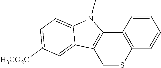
C12=C(C=CC=C1)SCC1=C2N(C)C2=CC=C([H3CO2C])C=C12
